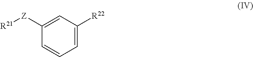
C1=C([R22])C=C([Z][R21])C=C1
